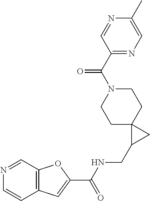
C12=C(C=C(C(NCC3CC34CCN(C(C3=NC=C(C)N=C3)=O)CC4)=O)O1)C=CN=C2
